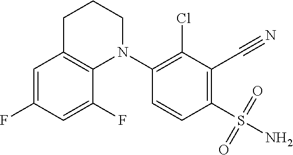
C1=C(F)C=C(F)C2=C1CCCN2C1=C(Cl)C(C#N)=C(S(N)(=O)=O)C=C1
